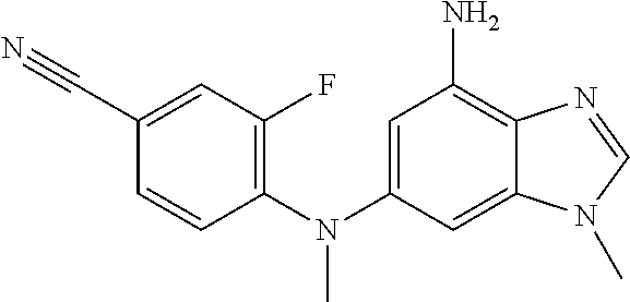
C1(F)=C(N(C2=CC(N)=C3C(=C2)N(C)C=N3)C)C=CC(C#N)=C1
